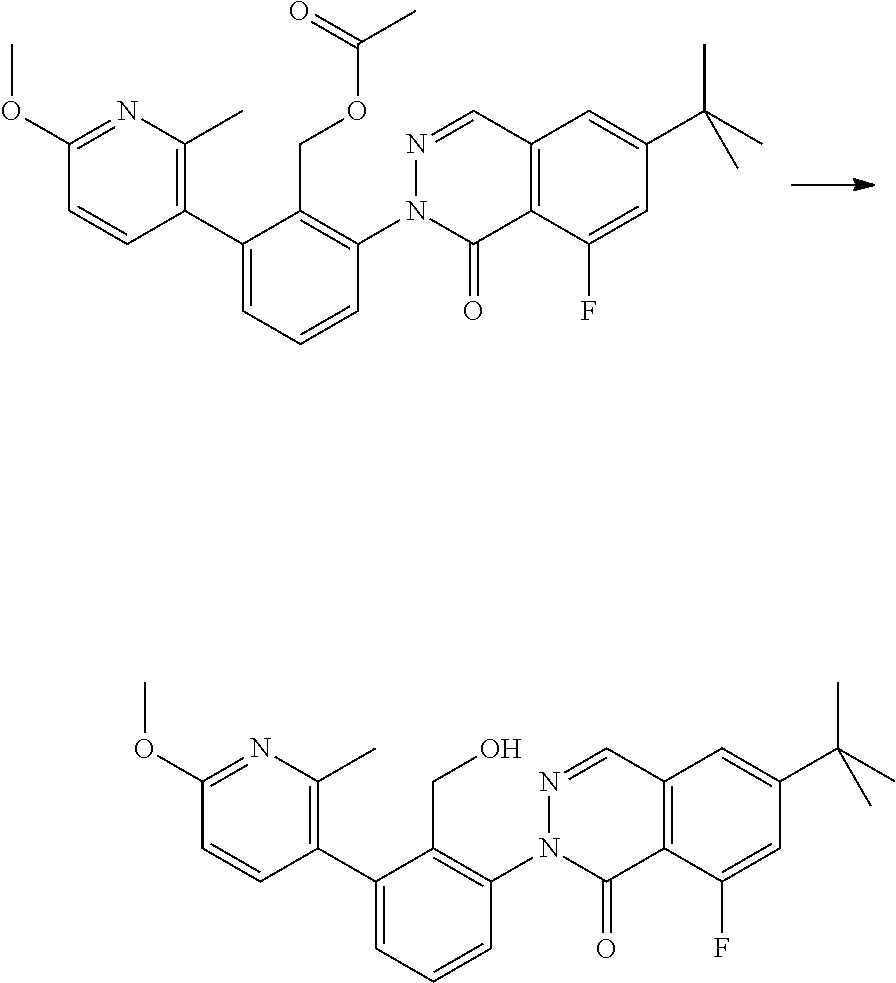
C1(C2=C(C)N=C(OC)C=C2)=CC=CC(N2C(=O)C3=C(C=N2)C=C(C(C)(C)C)C=C3F)=C1CO.C1(C2=C(C)N=C(OC)C=C2)=CC=CC(N2C(=O)C3=C(C=N2)C=C(C(C)(C)C)C=C3F)=C1COC(=O)C
